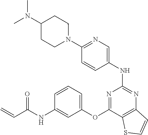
N1(C2=NC=C(NC3=NC4=C(C(OC5=CC=CC(NC(C=C)=O)=C5)=N3)SC=C4)C=C2)CCC(N(C)C)CC1
